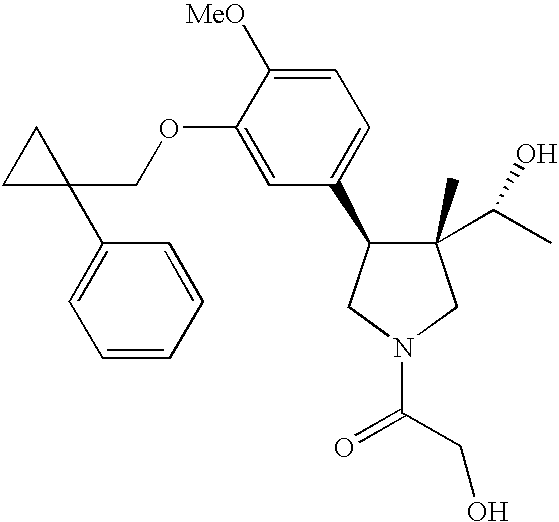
C1(C)(C(C)O)C(C2=CC=C([MeO])C(OCC3(C4=CC=CC=C4)CC3)=C2)CN(C(=O)CO)C1
